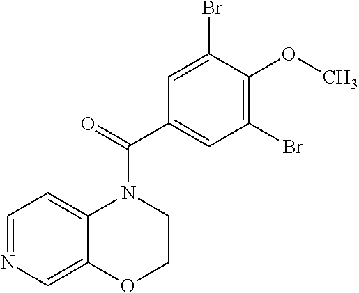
C1=NC=C2C(=C1)N(C(=O)C1=CC(Br)=C(OC)C(Br)=C1)CCO2
